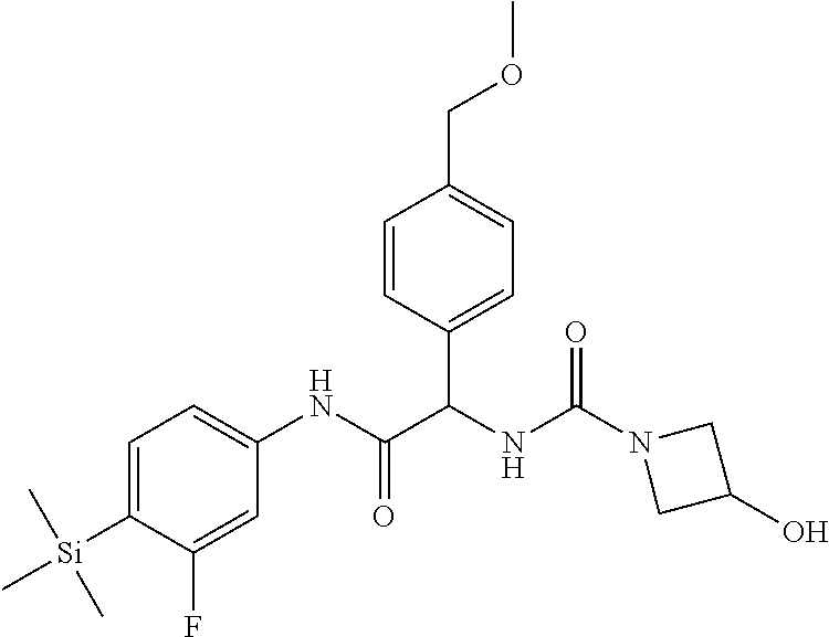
C1=C([Si](C)(C)C)C(F)=CC(NC(C(NC(N2CC(O)C2)=O)C2=CC=C(COC)C=C2)=O)=C1
